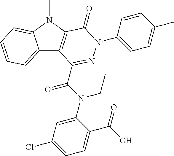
C12=CC=CC=C1N(C)C1=C2C(C(N(CC)C2=CC(Cl)=CC=C2C(=O)O)=O)=NN(C2=CC=C(C)C=C2)C1=O
